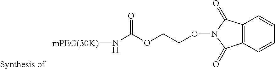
[mPEG(30K)]NC(OCCON1C(=O)C2=C(C1=O)C=CC=C2)=O
